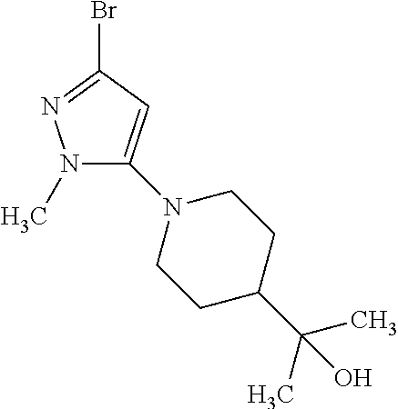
N1(C)C(N2CCC(C(C)(C)O)CC2)=CC(Br)=N1
